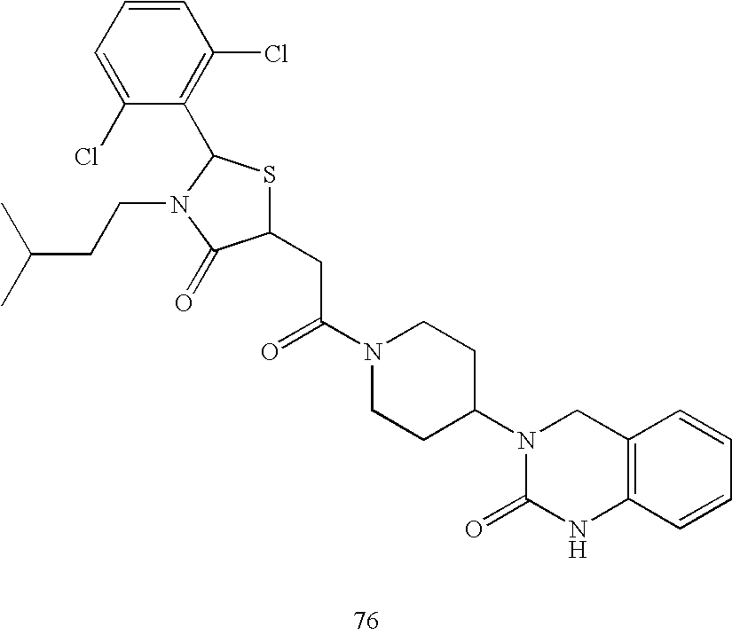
C1(CC(N2CCC(N3C(=O)NC4=C(C3)C=CC=C4)CC2)=O)SC(C2=C(Cl)C=CC=C2Cl)N(CCC(C)C)C1=O
